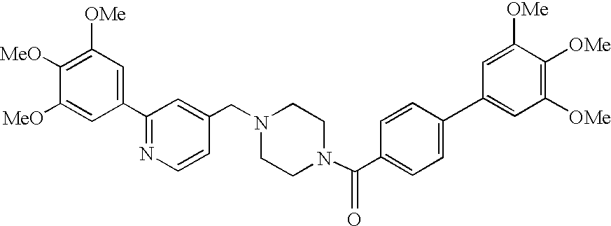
C1(C2=NC=CC(CN3CCN(C(C4=CC=C(C5=CC([OMe])=C([OMe])C([OMe])=C5)C=C4)=O)CC3)=C2)=CC([OMe])=C([MeO])C([MeO])=C1
